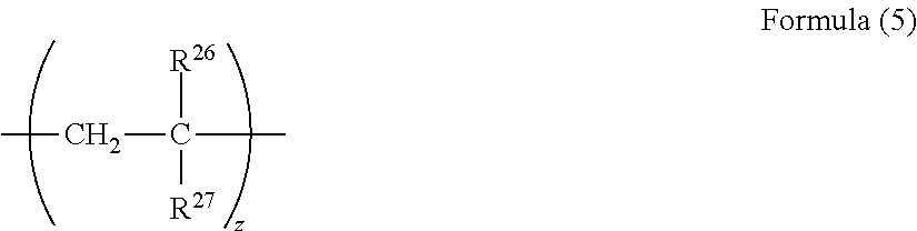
CCC(C)([R26])[R27]
